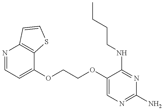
N1=CC=C(OCCOC2=CN=C(N)N=C2NCCCC)C2=C1C=CS2
